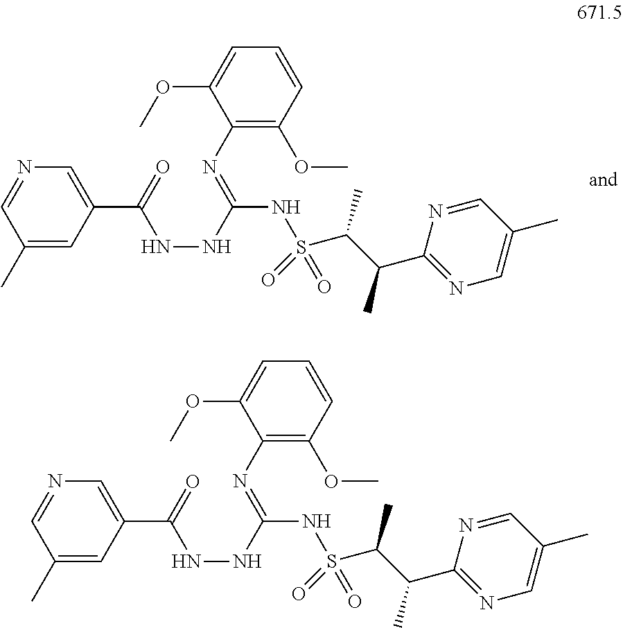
C1(C)=CC(C(=O)NNC(NS(=O)(=O)C(C(C2=NC=C(C)C=N2)C)C)=NC2=C(OC)C=CC=C2OC)=CN=C1.C1(C)=CC(C(=O)NNC(NS(=O)(=O)C(C(C2=NC=C(C)C=N2)C)C)=NC2=C(OC)C=CC=C2OC)=CN=C1
